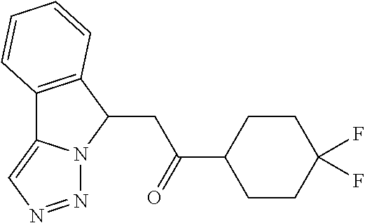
C12=C(C(CC(=O)C3CCC(F)(F)CC3)N3C1=CN=N3)C=CC=C2
